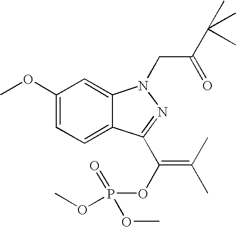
C1(OC)=CC=C2C(=C1)N(CC(C(C)(C)C)=O)N=C2C(OP(=O)(OC)OC)=C(C)C
